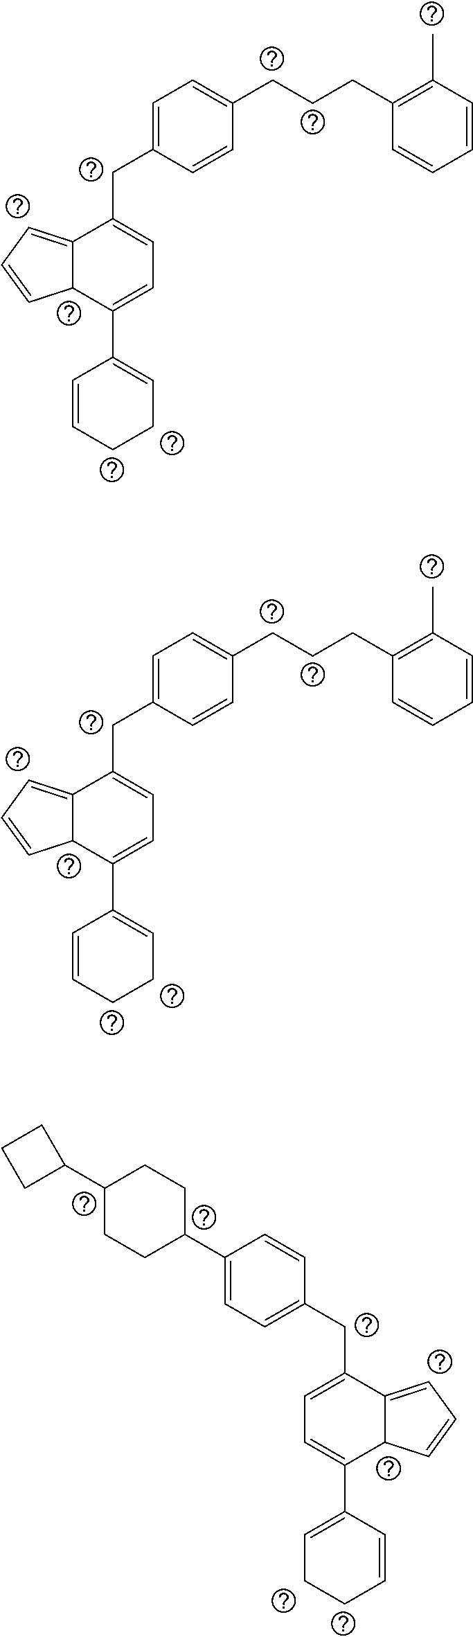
C(CCC1=C(C)C=CC=C1)C1=CC=C(CC2=CC=C(C3=CCCC=C3)C3C2=CC=C3)C=C1.C(CCC1=C(C)C=CC=C1)C1=CC=C(CC2=CC=C(C3=CCCC=C3)C3C2=CC=C3)C=C1.C1(C2CCC(C3CCC3)CC2)=CC=C(CC2=CC=C(C3=CCCC=C3)C3C2=CC=C3)C=C1
